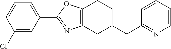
C1(Cl)=CC(C2=NC3=C(CCC(CC4=NC=CC=C4)C3)O2)=CC=C1
